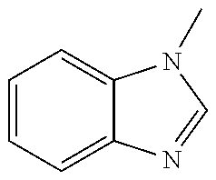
C1=CC=C2C(=C1)N(C)C=N2
